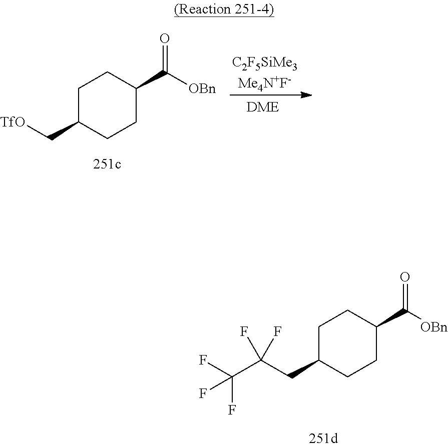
[C2F5SiMe3Me4N+F-].C1C(C[TfO])CCC(C([OBn])=O)C1.C1C(CC(F)(C(F)(F)F)F)CCC(C([OBn])=O)C1
